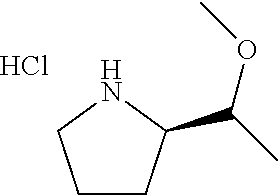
C1CC(C(C)OC)NC1.Cl
